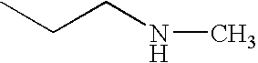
CCCNC
